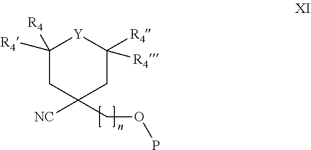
C1([R4])([R4])CC([NC])(COP)CC([R4])([R4])[Y]1
